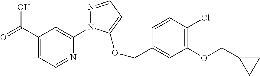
C(C1=CC=NC(N2N=CC=C2OCC2=CC(OCC3CC3)=C(Cl)C=C2)=C1)(=O)O
